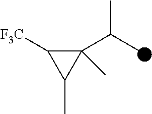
C1(C(C)C)(C)C([F3C])C1C
